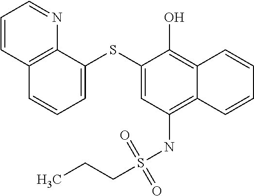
C12=C(NS(CCC)(=O)=O)C=C(SC3=CC=CC4=C3N=CC=C4)C(O)=C1C=CC=C2
